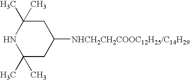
N1C(C)(C)CC([NHCH2CH2COOC12H25/C14H29])CC1(C)C
